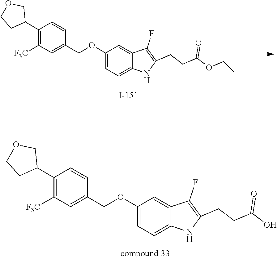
C1(C2COCC2)=C([F3C])C=C(COC2=CC=C3C(=C2)C(F)=C(CCC(O)=O)N3)C=C1.C1(C2COCC2)=C([F3C])C=C(COC2=CC=C3C(=C2)C(F)=C(CCC(=O)OCC)N3)C=C1
